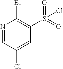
N1=CC(Cl)=CC(S(=O)(Cl)=O)=C1Br
